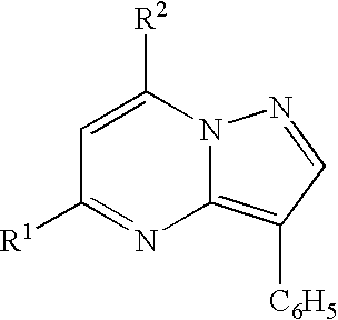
C1=C([R2])N2C(=C([C6H5])C=N2)N=C1[R1]
